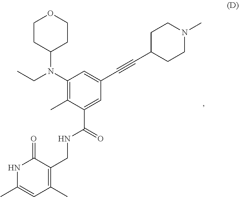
C1CC(N(C2=C(C)C(C(=O)NCC3=C(C)C=C(C)NC3=O)=CC(C#CC3CCN(C)CC3)=C2)CC)CCO1
